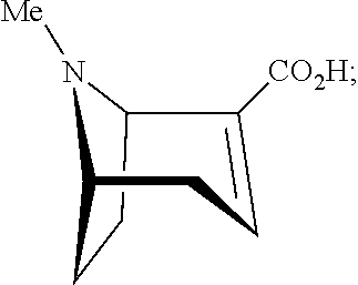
C12CCC(N1[Me])C([CO2H])=CC2
